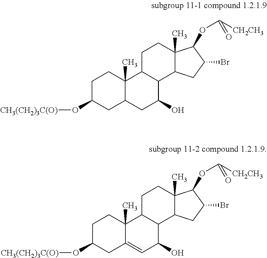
C1C(O[CH3(CH2)3C(O)])CC2=CC(O)C3C(C2(C)C1)CCC1(C)C3CC(Br)C1OC([CH2CH3])=O.C1C(O[CH3(CH2)3C(O)])CC2C(C)(C1)C1C(C(O)C2)C2C(C)(CC1)C(OC([CH2CH3])=O)C(Br)C2
